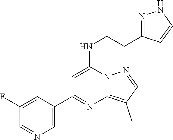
C12=C(C)C=NN1C(NCCC1=NNC=C1)=CC(C1=CN=CC(F)=C1)=N2
